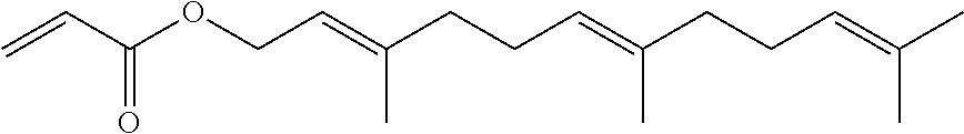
C=CC(OCC=C(CCC=C(CCC=C(C)C)C)C)=O
